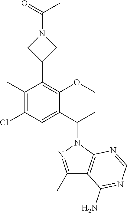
C1(C)=C(Cl)C=C(C(C)N2C3=C(C(C)=N2)C(N)=NC=N3)C(OC)=C1C1CN(C(=O)C)C1
